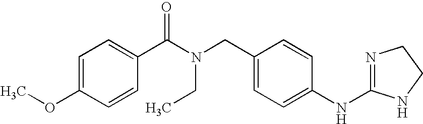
C1=C(OC)C=CC(C(N(CC2=CC=C(NC3=NCCN3)C=C2)CC)=O)=C1
